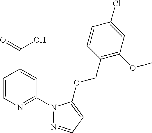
C1=CN=C(N2N=CC=C2OCC2=C(OC)C=C(Cl)C=C2)C=C1C(=O)O
